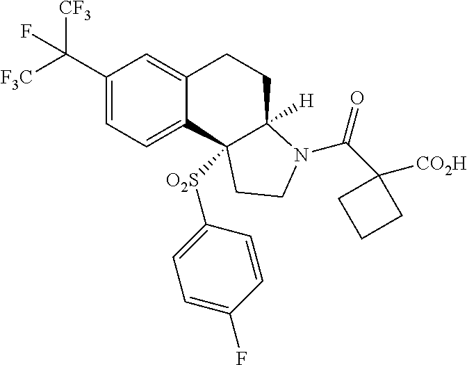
C(C1=CC=C2C(=C1)CCC1([H])C2([O2S]C2=CC=C(F)C=C2)CCN1C(=O)C1([CO2H])CCC1)([F3C])([CF3])F
